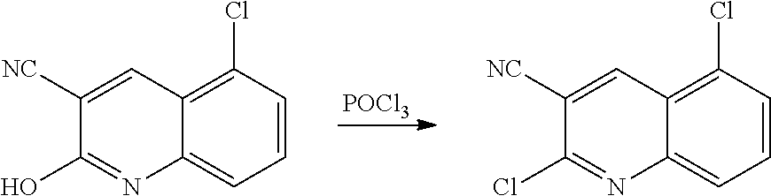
[POCl3].C12=CC=CC(Cl)=C1C=C([NC])C(O)=N2.C12=CC=CC(Cl)=C1C=C([NC])C(Cl)=N2
